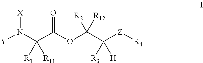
[X]N(C(C(OC(C([Z][R4])([R3])[H])([R2])[R12])=O)([R1])[R11])[Y]
